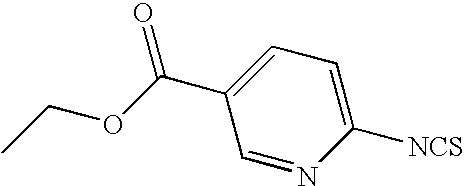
CCOC(C1=CC=C([NCS])N=C1)=O
